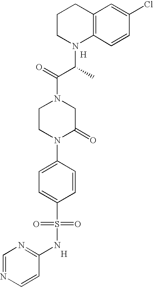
C12=C(C=CC(Cl)=C1)N(C(C(N1CCN(C3=CC=C(S(=O)(=O)NC4=NC=NC=C4)C=C3)C(=O)C1)=O)C)CCC2.[H].[H]
